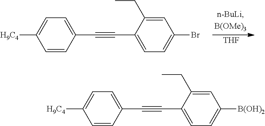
C1=C(CC)C(C#CC2=CC=C([H9C4])C=C2)=CC=C1Br.[THF].C1=C(CC)C(C#CC2=CC=C([H9C4])C=C2)=CC=C1[B(OH)2]
